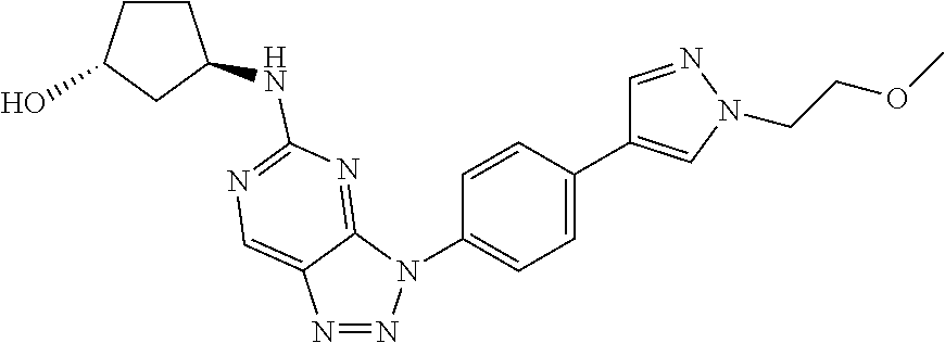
N1=NN(C2=CC=C(C3=CN(CCOC)N=C3)C=C2)C2=NC(NC3CCC(O)C3)=NC=C12
